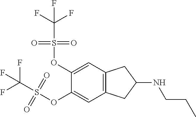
C1(OS(=O)(C(F)(F)F)=O)=CC2=C(C=C1OS(=O)(=O)C(F)(F)F)CC(NCCC)C2
